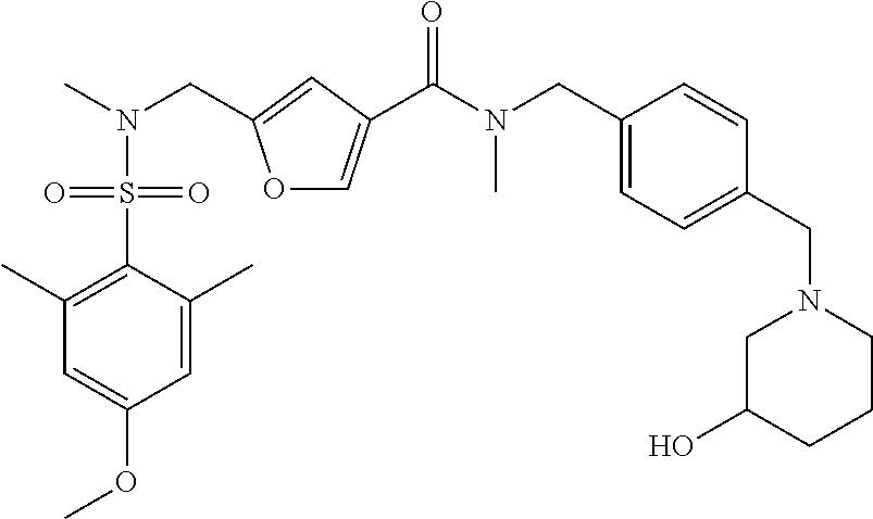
C1(CN(C)C(=O)C2=COC(CN(C)S(=O)(=O)C3=C(C)C=C(OC)C=C3C)=C2)=CC=C(CN2CC(O)CCC2)C=C1
